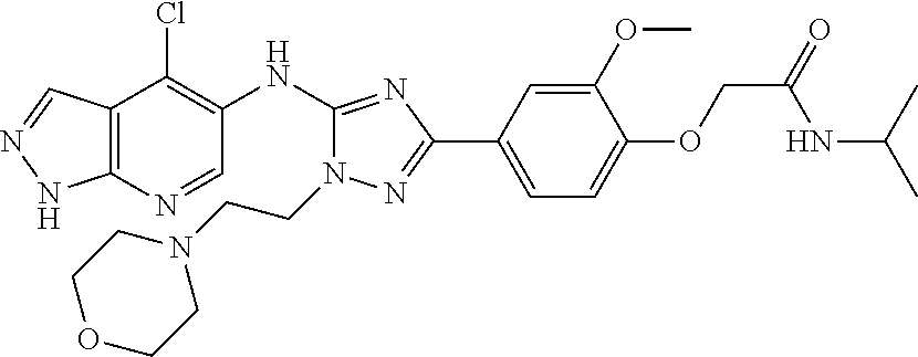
C12=C(N=CC(NC3=NC(C4=CC=C(OCC(NC(C)C)=O)C(OC)=C4)=NN3CCN3CCOCC3)=C1Cl)NN=C2
